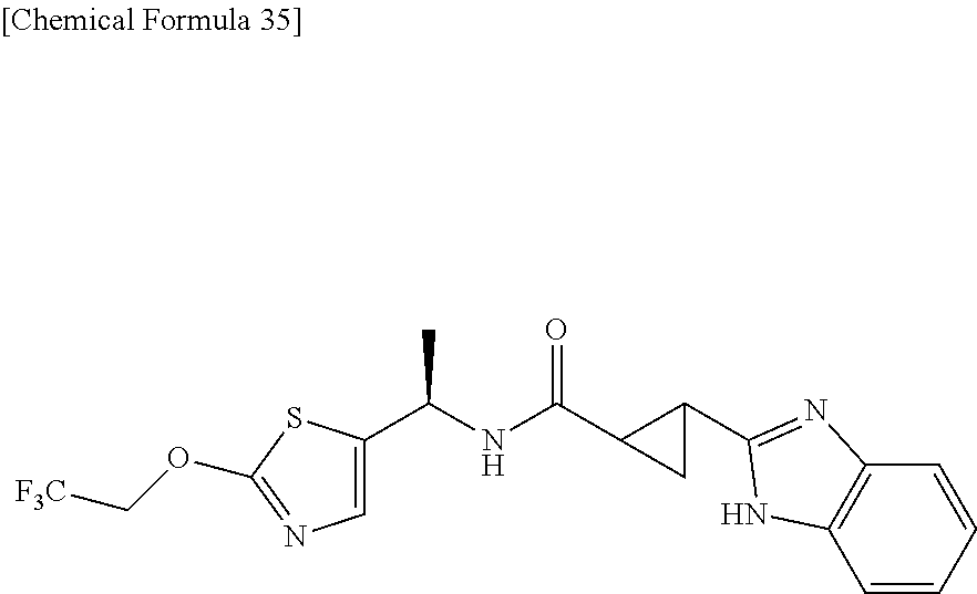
C1=C(C(NC(C2CC2C2=NC3=C(C=CC=C3)N2)=O)C)SC(OC[F3C])=N1
